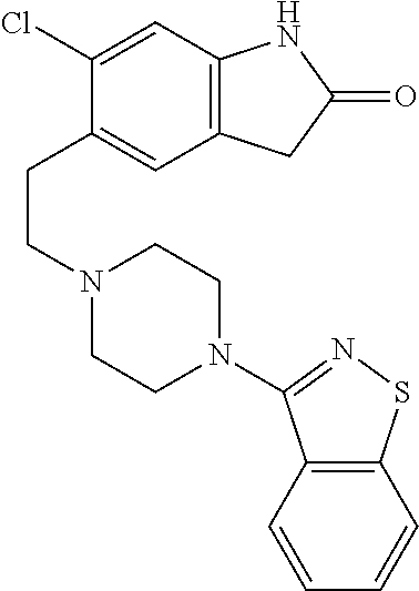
C1(CCN2CCN(C3=NSC4=C3C=CC=C4)CC2)=CC2=C(C=C1Cl)NC(=O)C2
